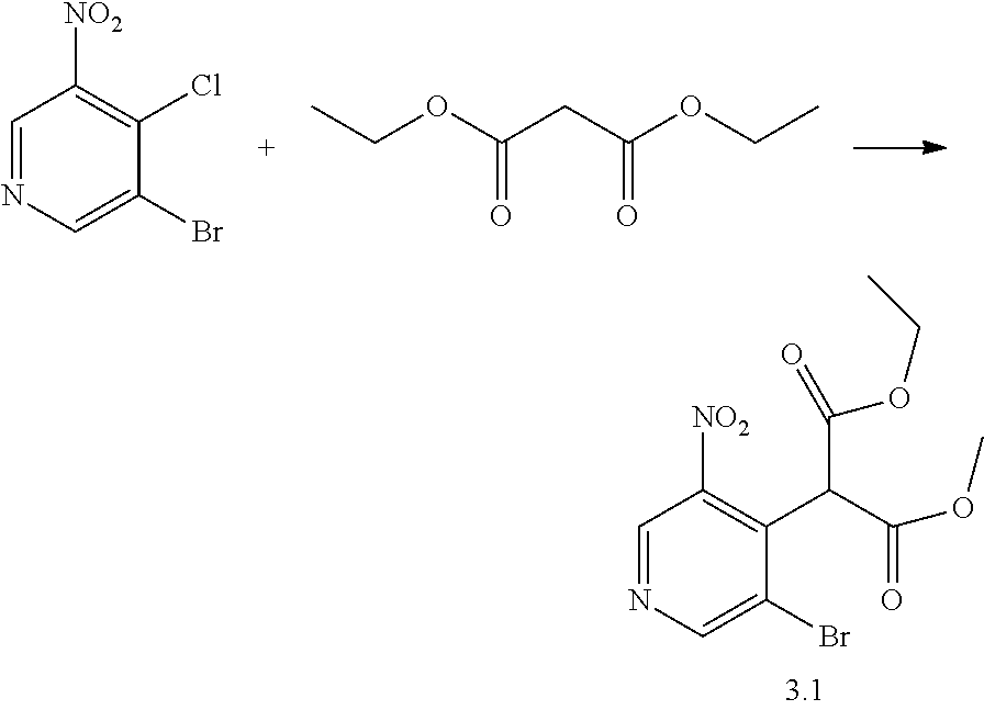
C1=NC=C(Br)C(C(C(=O)OC)C(=O)OCC)=C1[NO2].C1=NC=C(Br)C(Cl)=C1[NO2].CCOC(CC(OCC)=O)=O
